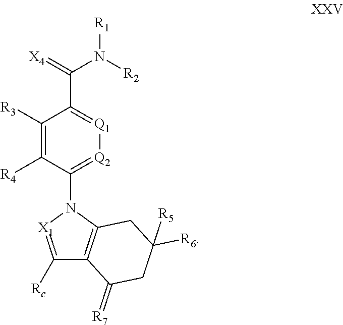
C1([Rc])=[X1]N(C2=[Q2][Q1]=C(C(=[X4])N([R2])[R1])C([R3])=C2[R4])C2=C1C(=[R7])CC([R6])([R5])C2
